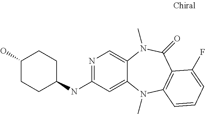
N1=C(NC2CCC(O)CC2)C=C2C(=C1)N(C)C(=O)C1=C(N2C)C=CC=C1F
